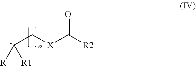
C(C[X]C([R2])=O)([R])[R1]
